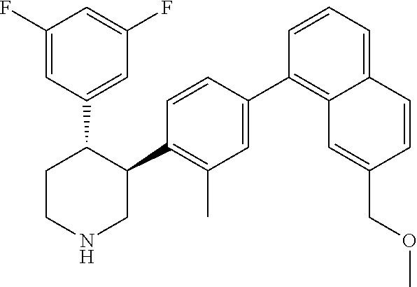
C1(F)=CC(C2CCNCC2C2=C(C)C=C(C3=C4C(=CC=C3)C=CC(COC)=C4)C=C2)=CC(F)=C1
